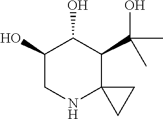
C1(O)CNC2(C(C(C)(O)C)C1O)CC2
